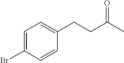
C1=C(Br)C=CC(CCC(C)=O)=C1
